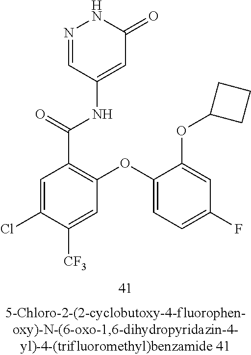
N1=CC(NC(=O)C2=C(OC3=CC=C(F)C=C3OC3CCC3)C=C([CF3])C(Cl)=C2)=CC(=O)N1
